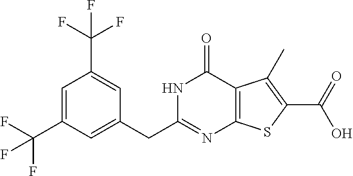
C1(CC2=NC3=C(C(=O)N2)C(C)=C(C(O)=O)S3)=CC(C(F)(F)F)=CC(C(F)(F)F)=C1
